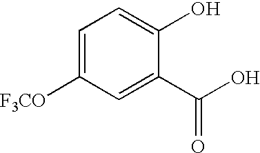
C1=C([F3CO])C=C(C(O)=O)C(O)=C1
